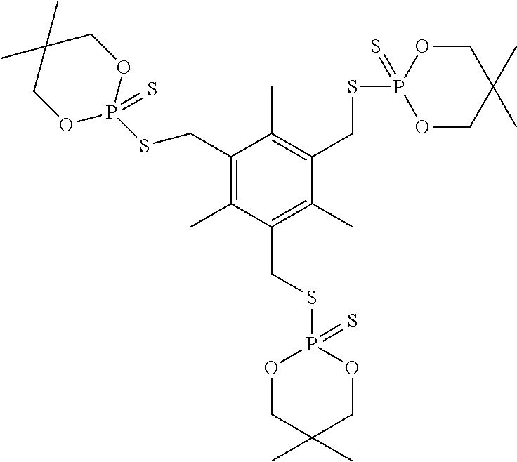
C1(CSP2(=S)OCC(C)(C)CO2)=C(C)C(CSP2(=S)OCC(C)(C)CO2)=C(C)C(CSP2(=S)OCC(C)(C)CO2)=C1C
